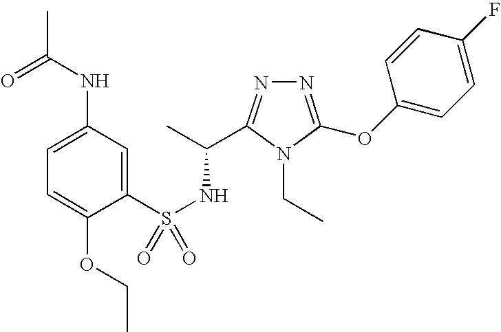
N1=C(OC2=CC=C(F)C=C2)N(CC)C(C(C)NS(=O)(C2=CC(NC(C)=O)=CC=C2OCC)=O)=N1
